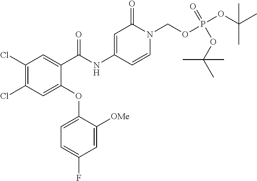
C1(Cl)=C(Cl)C=C(OC2=CC=C(F)C=C2[OMe])C(C(NC2=CC(=O)N(COP(OC(C)(C)C)(OC(C)(C)C)=O)C=C2)=O)=C1
